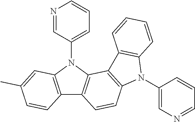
C12=C(N(C3=CC=CN=C3)C3=C1C=CC1=C3C3=C(N1C1=CN=CC=C1)C=CC=C3)C=C(C)C=C2
